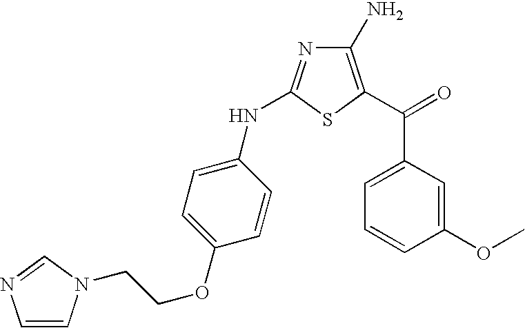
C1(N)=C(C(=O)C2=CC=CC(OC)=C2)SC(NC2=CC=C(OCCN3C=CN=C3)C=C2)=N1
